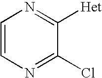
C1=CN=C(Cl)C([Het])=N1
